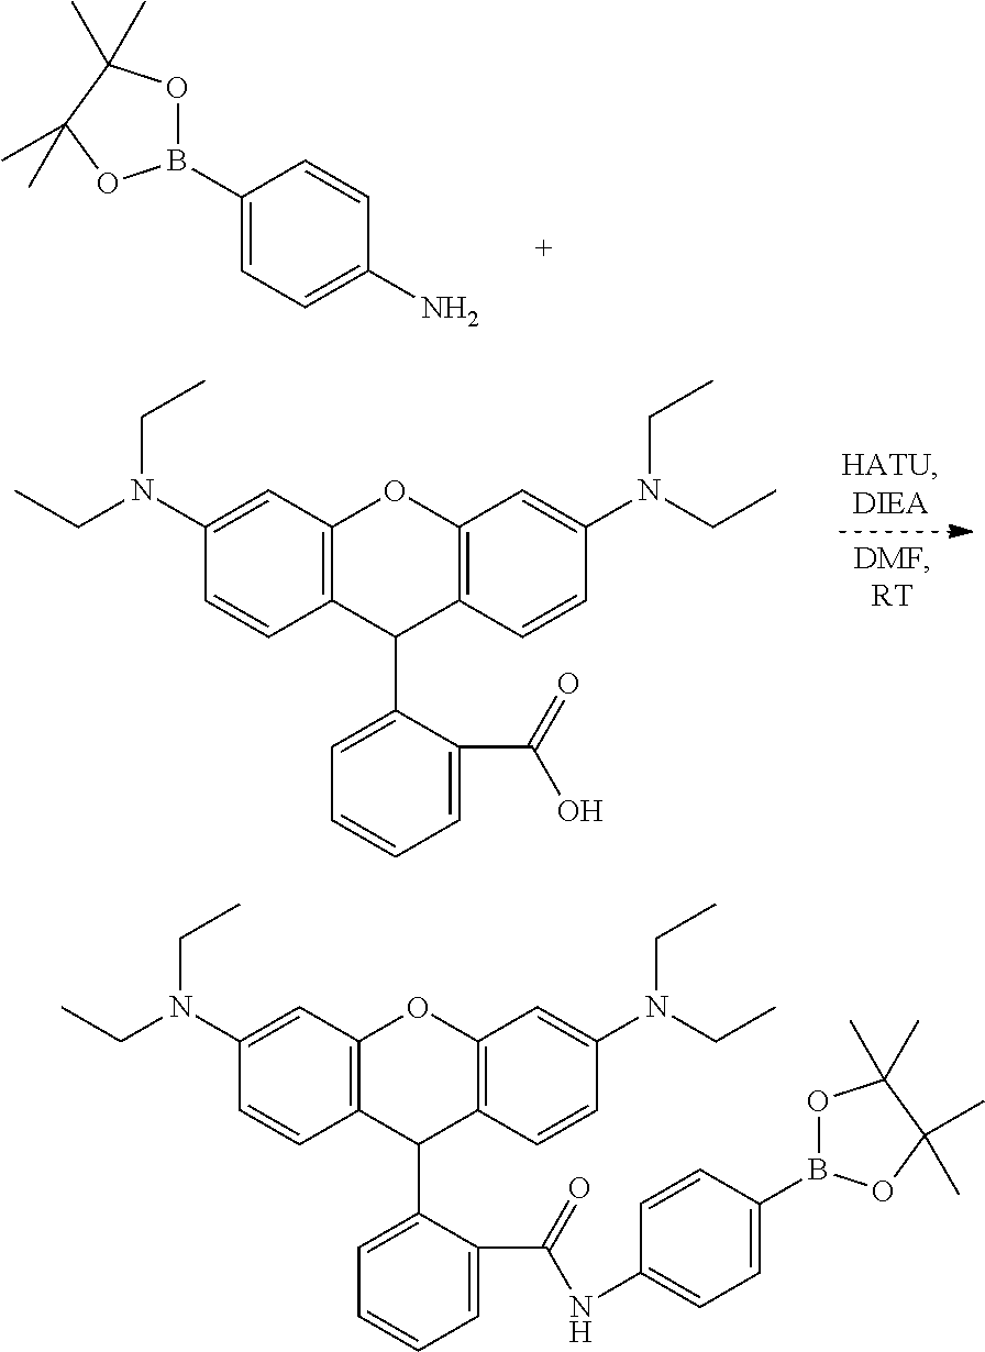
B1(C2=CC=C(N)C=C2)OC(C)(C)C(C)(C)O1.C12=C(C=C(N(CC)CC)C=C1)OC1=C(C2C2=CC=CC=C2C(=O)O)C=CC(N(CC)CC)=C1.C12=C(C=C(N(CC)CC)C=C1)OC1=C(C2C2=CC=CC=C2C(=O)NC2=CC=C(B3OC(C)(C)C(C)(C)O3)C=C2)C=CC(N(CC)CC)=C1
